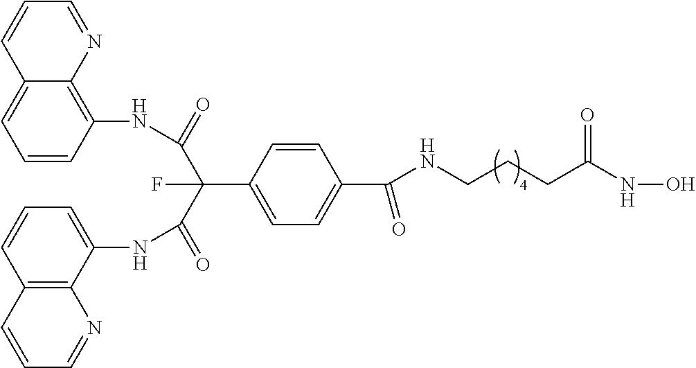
C1=C2C(=C(NC(C(C(NC3=CC=CC4=C3N=CC=C4)=O)(C3=CC=C(C(NCCCC(NO)=O)=O)C=C3)F)=O)C=C1)N=CC=C2
